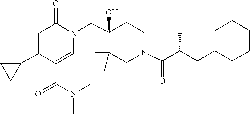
N(C)(C(C1=CN(CC2(O)C(C)(C)CN(C(=O)C(CC3CCCCC3)C)CC2)C(=O)C=C1C1CC1)=O)C
